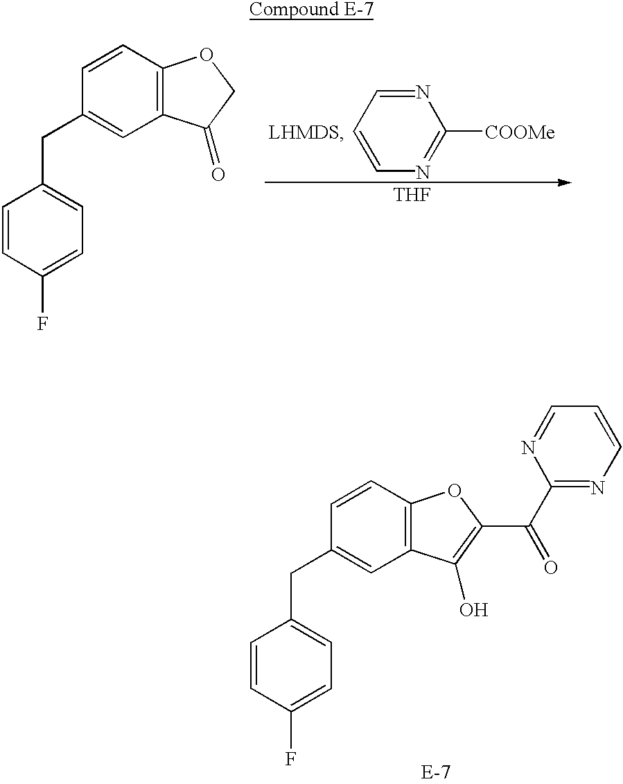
C1=CC(CC2=CC=C(F)C=C2)=CC2=C1OCC2=O.[THF].C1=CN=C([COOMe])N=C1.[LHMDS].C1=CC(CC2=CC=C(F)C=C2)=CC2=C1OC(C(C1=NC=CC=N1)=O)=C2O
